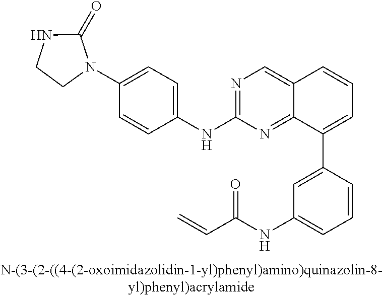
N1=C(NC2=CC=C(N3C(=O)NCC3)C=C2)N=C2C(=C1)C=CC=C2C1=CC(NC(C=C)=O)=CC=C1
